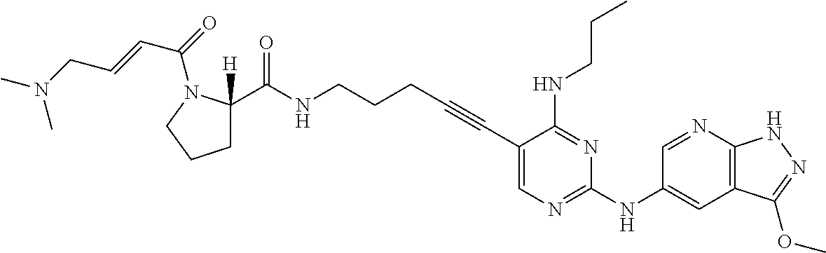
C1(C#CCCCNC(C2([H])CCCN2C(C=CCN(C)C)=O)=O)=CN=C(NC2=CC3=C(N=C2)NN=C3OC)N=C1NCCC
